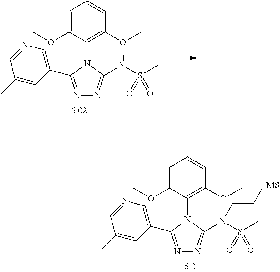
N1=C(C2=CN=CC(C)=C2)N(C2=C(OC)C=CC=C2OC)C(N(S(C)(=O)=O)CC[TMS])=N1.N1=C(C2=CN=CC(C)=C2)N(C2=C(OC)C=CC=C2OC)C(NS(C)(=O)=O)=N1
